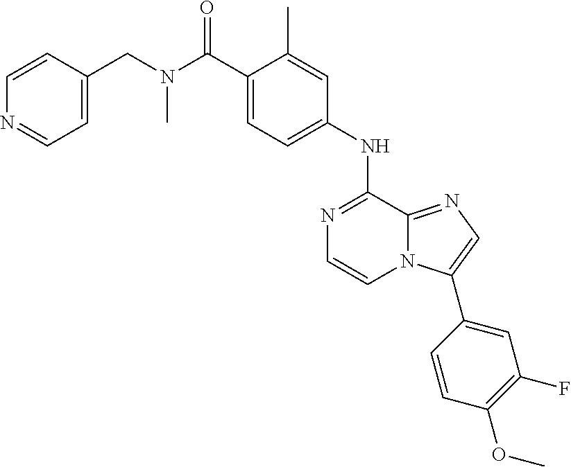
C1(NC2=NC=CN3C2=NC=C3C2=CC(F)=C(OC)C=C2)=CC=C(C(N(CC2=CC=NC=C2)C)=O)C(C)=C1
